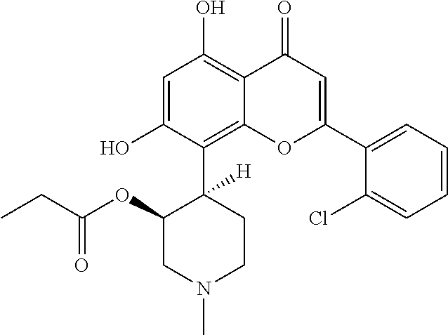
C1=C(O)C(C2([H])C(OC(=O)CC)CN(C)CC2)=C2C(=C1O)C(=O)C=C(C1=CC=CC=C1Cl)O2
